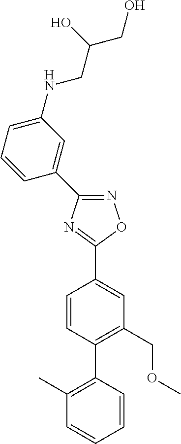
N1=C(C2=CC(NCC(CO)O)=CC=C2)N=C(C2=CC(COC)=C(C3=C(C)C=CC=C3)C=C2)O1
